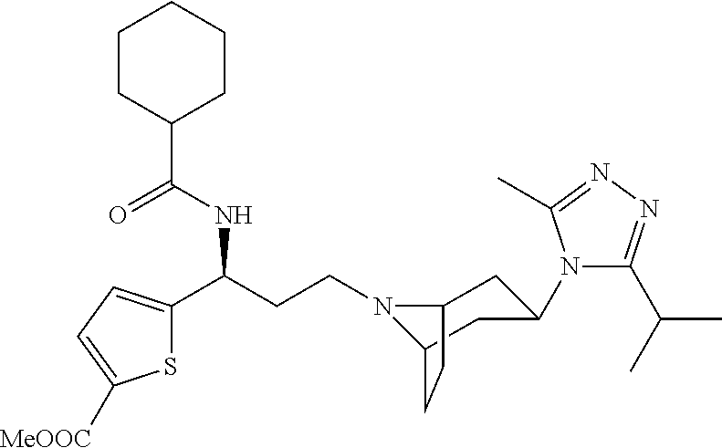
N1(CCC(C2=CC=C([MeOOC])S2)NC(C2CCCCC2)=O)C2CC(N3C(C(C)C)=NN=C3C)CC1CC2
